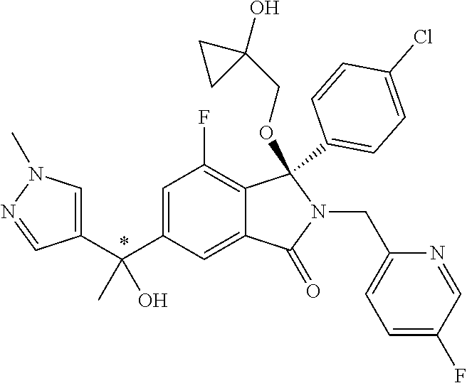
C1=C(C(C2=CN(C)N=C2)(C)O)C=C2C(=C1F)C(C1=CC=C(Cl)C=C1)(OCC1(O)CC1)N(CC1=CC=C(F)C=N1)C2=O
